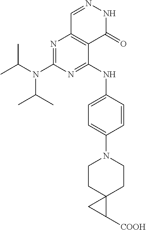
N1=C(N(C(C)C)C(C)C)N=C(NC2=CC=C(N3CCC4(CC3)C([COOH])C4)C=C2)C2=C1C=NNC2=O
